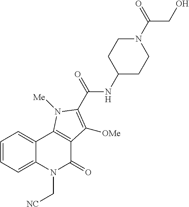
C1=CC=C2C(=C1)C1=C(C(=O)N2C[NC])C([OMe])=C(C(NC2CCN(C(CO)=O)CC2)=O)N1[Me]
